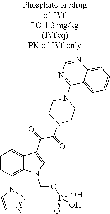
C1=CC(N2C=CN=N2)=C2C(=C1F)C(C(=O)C(=O)N1CCN(C3=NC=NC4=CC=CC=C34)CC1)=CN2COP(=O)(O)O
